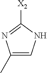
C1(C)=CNC([X2])=N1
